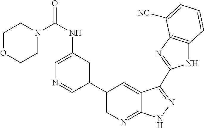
C1(C2=CN=C3C(=C2)C(C2=NC4=C(N2)C=CC=C4[NC])=NN3)=CC(NC(=O)N2CCOCC2)=CN=C1
